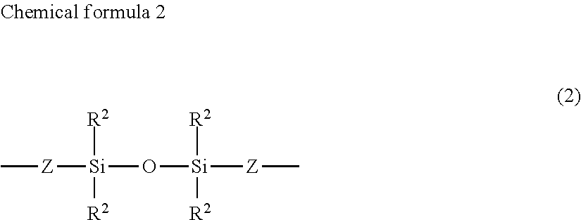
C[Z][Si]([R2])([R2])O[Si]([R2])([R2])[Z]C
